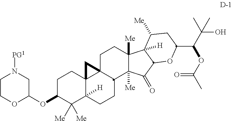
C1C(OC2CN([PG1])CCO2)C([Me])([Me])C2([H])C3(C1)C1(C(CC2)C2([Me])C([Me])(CC1)C1([H])C(C2=O)OC(C(C(C)(O)C)OC(C)=O)CC1[Me])C3
